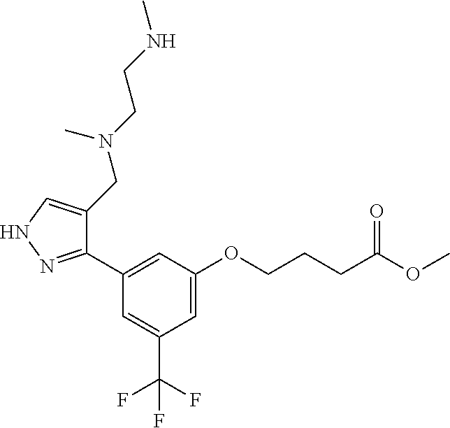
C1(C2=CC(OCCCC(OC)=O)=CC(C(F)(F)F)=C2)=NNC=C1CN(CCNC)C
